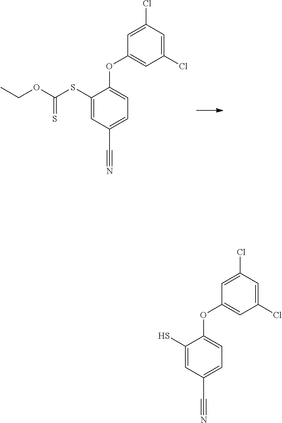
C1(Cl)=CC(Cl)=CC(OC2=CC=C(C#N)C=C2SC(OCC)=S)=C1.C1(Cl)=CC(Cl)=CC(OC2=CC=C(C#N)C=C2S)=C1
